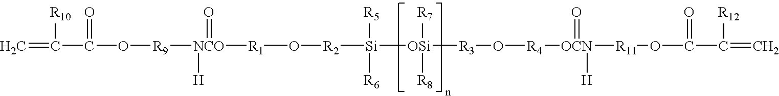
[Si]([R5])([R6])([OSi]([R3]O[R4][OCN](=O)([H])[R11]OC(=O)C(=C)[R12])([R7])[R8])[R2]O[R1][NCO](=O)([H])[R9]OC(=O)C([R10])=C
